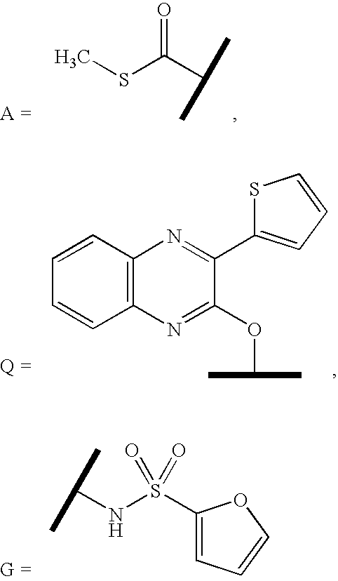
C12=C(C=CC=C1)N=C(C1=CC=CS1)C(OC(C)C)=N2.C1(S(NC(C)C)(=O)=O)=CC=CO1.C(C(C)C)(=O)SC
